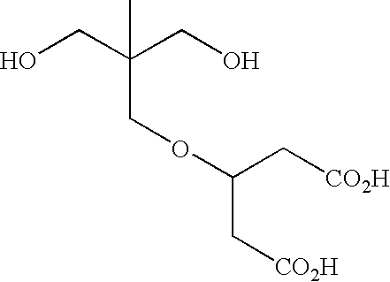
OCC(CO)(COC(C[CO2H])C[CO2H])C
